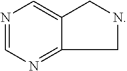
N1=CN=C2CNCC2=C1
